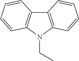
C12=C(N(CC)C3=C1C=CC=C3)C=CC=C2
